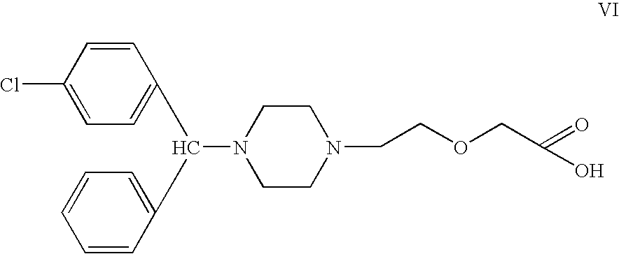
C1=CC(Cl)=CC=C1C(N1CCN(CCOCC(=O)O)CC1)C1=CC=CC=C1
